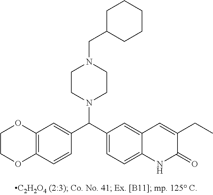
C1OC2=C(C=CC(C(C3=CC=C4C(=C3)C=C(CC)C(=O)N4)N3CCN(CC4CCCCC4)CC3)=C2)OC1
